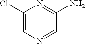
C1(Cl)=CN=CC(N)=N1
